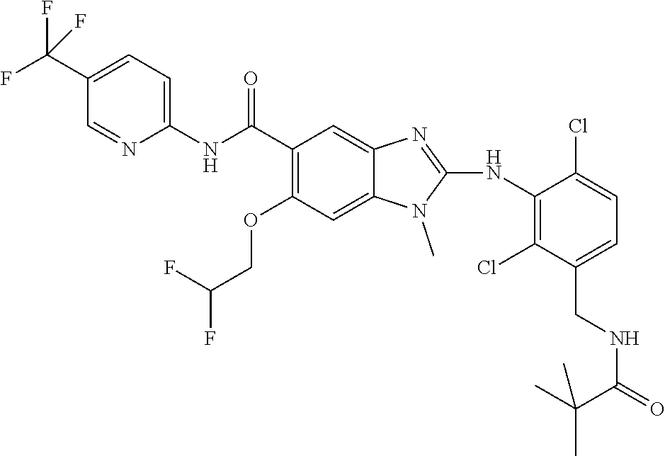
C1(C(F)(F)F)=CC=C(NC(C2=C(OCC(F)F)C=C3C(=C2)N=C(NC2=C(Cl)C(CNC(=O)C(C)(C)C)=CC=C2Cl)N3C)=O)N=C1
